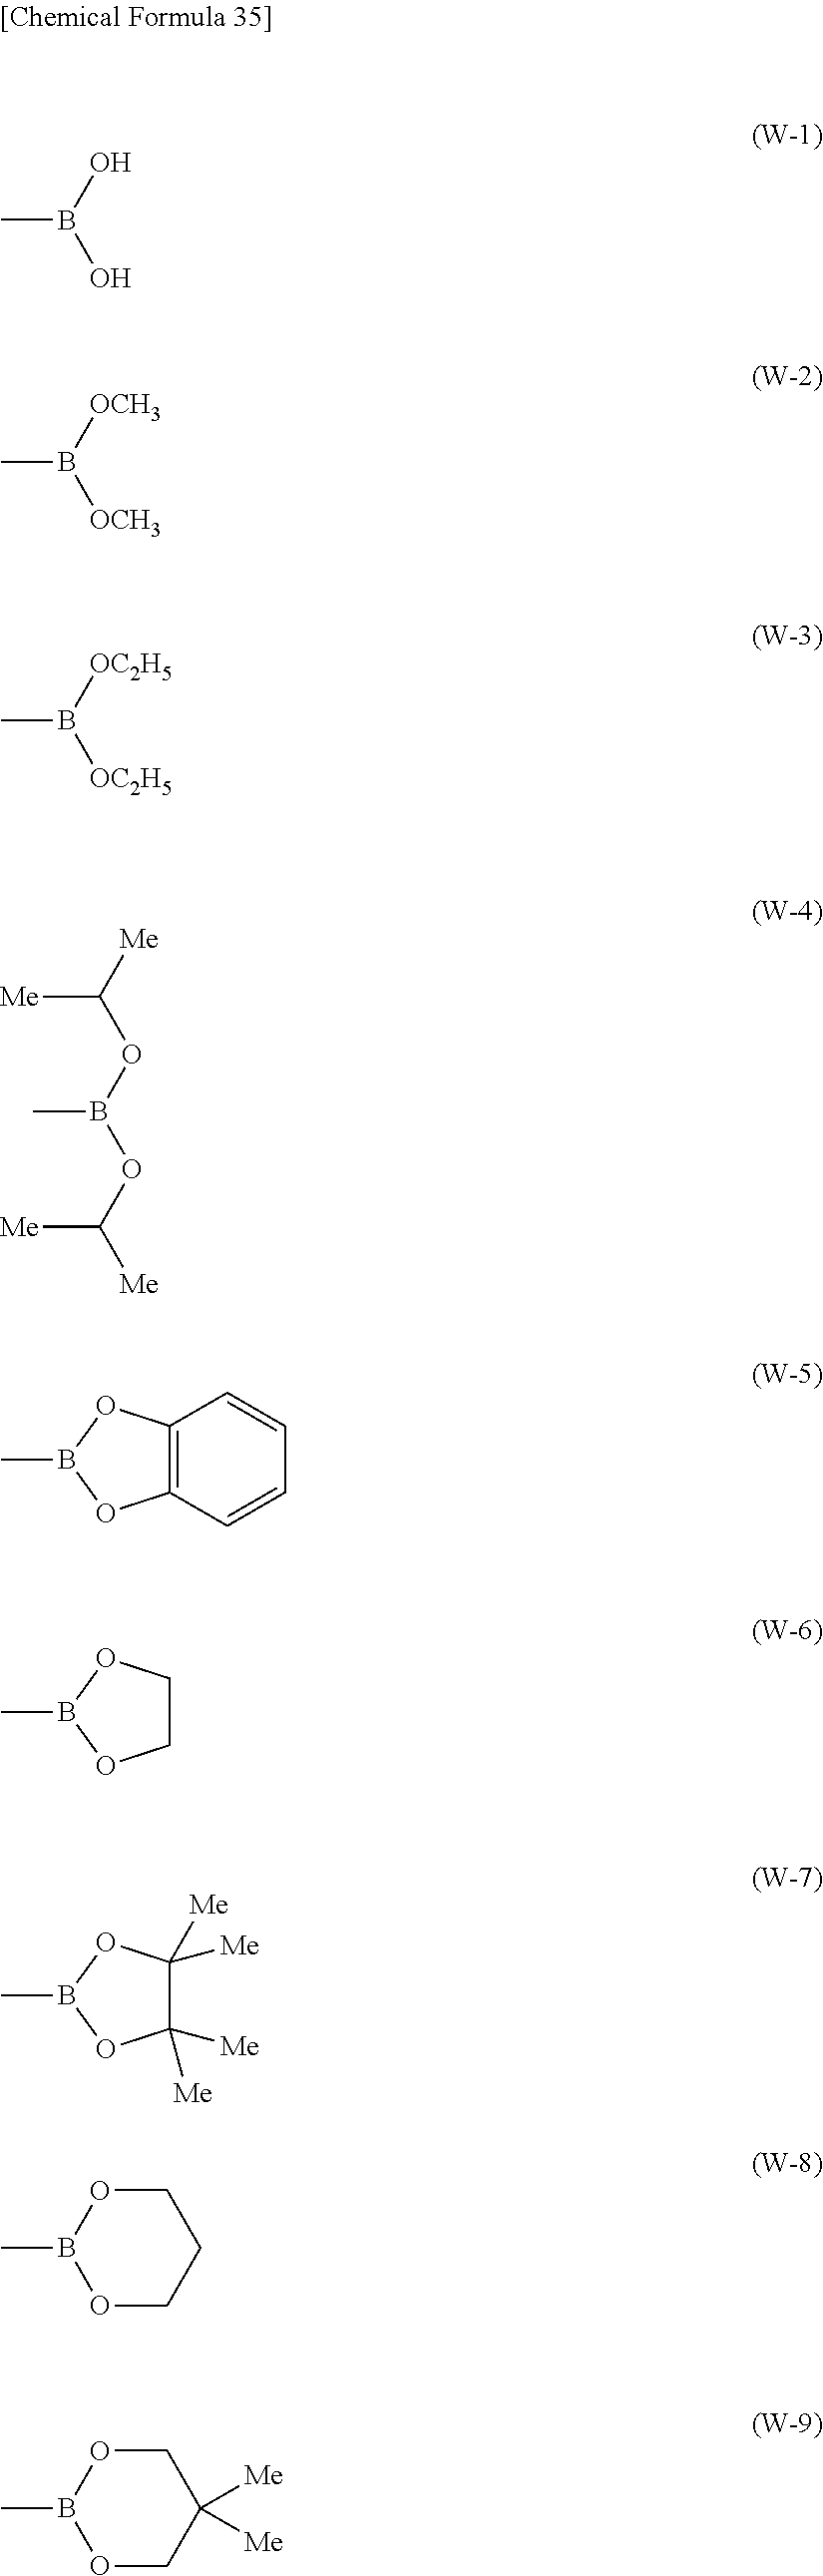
CB(O)O.CB([OCH3])[OCH3].CB([OC2H5])[OC2H5].[Me]C([Me])OB(OC([Me])[Me])C.C12=C(C=CC=C1)OB(C)O2.C1COB(C)O1.C1([Me])([Me])C([Me])([Me])OB(C)O1.C1OB(C)OCC1.C1OB(C)OCC1([Me])[Me]
